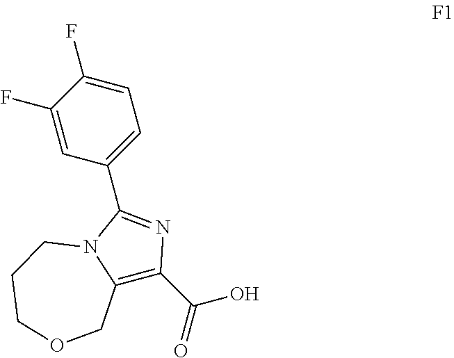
C1(F)=CC=C(C2=NC(C(O)=O)=C3N2CCCOC3)C=C1F
